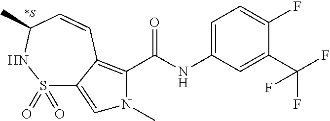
C1(C(F)(F)F)=CC(NC(=O)C2=C3C(=CN2C)S(=O)(=O)NC(C)C=C3)=CC=C1F
